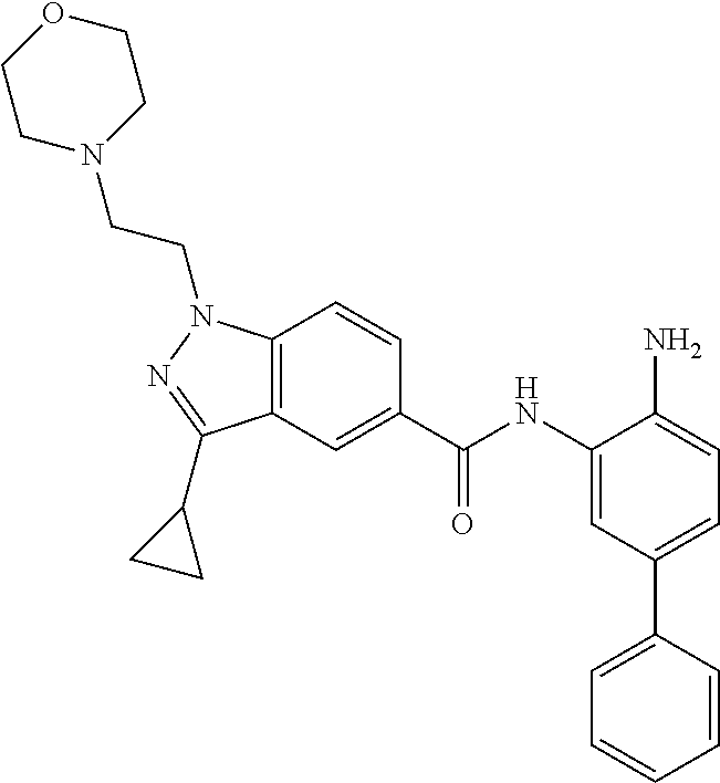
C12=C(C=CC(C(NC3=CC(C4=CC=CC=C4)=CC=C3N)=O)=C1)N(CCN1CCOCC1)N=C2C1CC1
